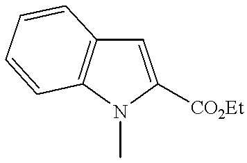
C1=C([CO2Et])N(C)C2=C1C=CC=C2
